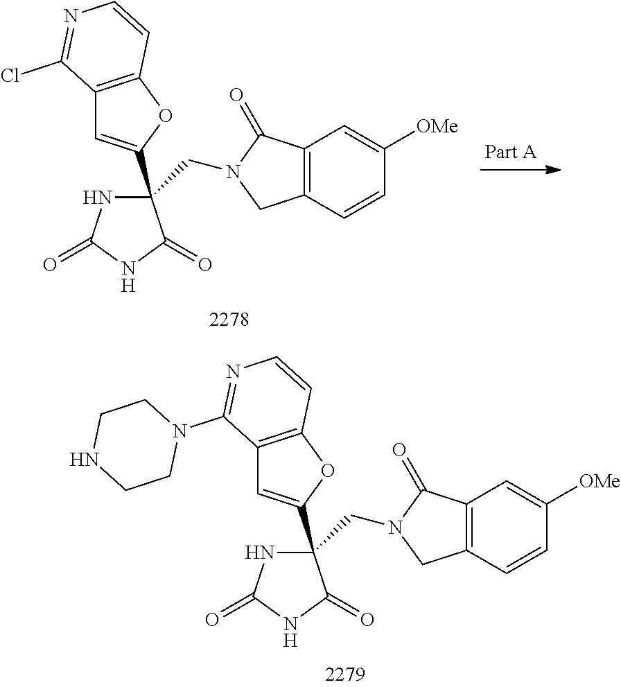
C1(CN2C(=O)C3=C(C2)C=CC([OMe])=C3)(C2=CC3=C(O2)C=CN=C3N2CCNCC2)NC(=O)NC1=O.C1(CN2C(=O)C3=C(C2)C=CC([OMe])=C3)(C2=CC3=C(O2)C=CN=C3Cl)NC(=O)NC1=O
